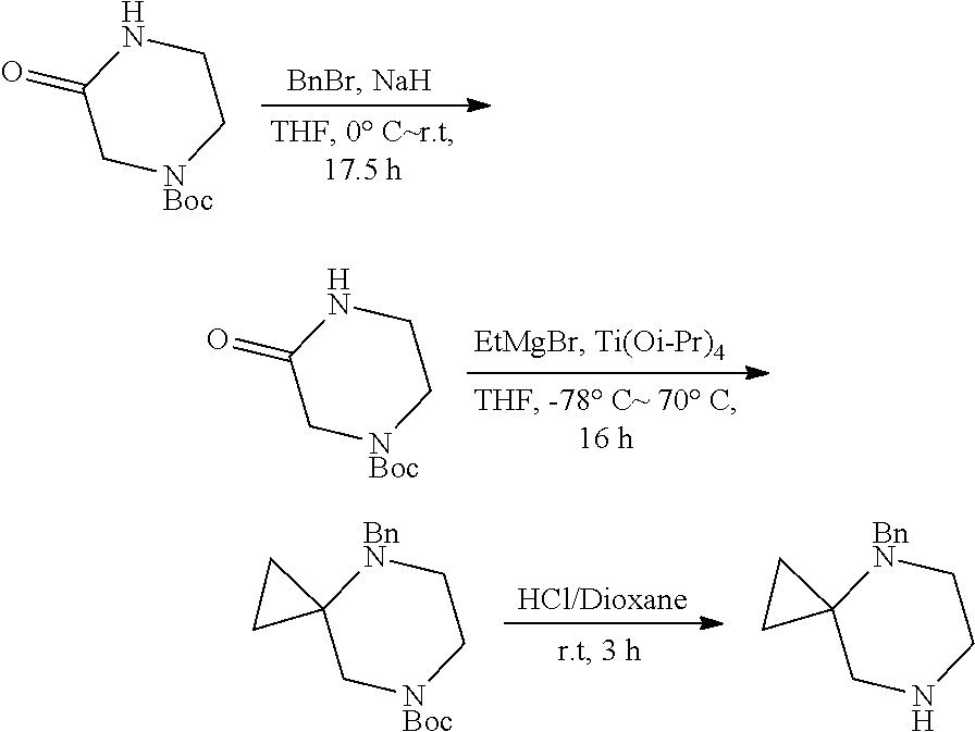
C1(=O)C[NBoc]CCN1.C1(=O)C[NBoc]CCN1.C12(C[NBoc]CC[BnN]1)CC2.C12(CNCC[BnN]1)CC2
